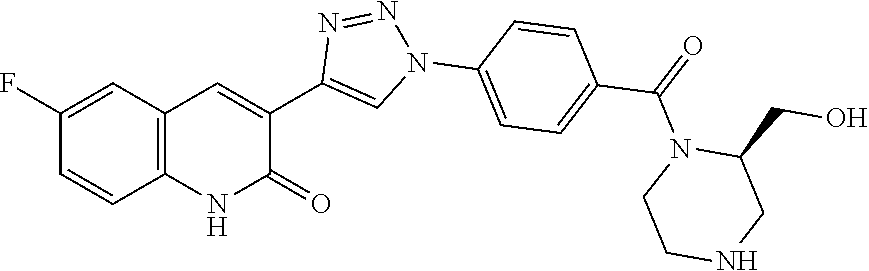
C12=C(C=C(F)C=C1)C=C(C1=CN(C3=CC=C(C(=O)N4CCNCC4CO)C=C3)N=N1)C(=O)N2
